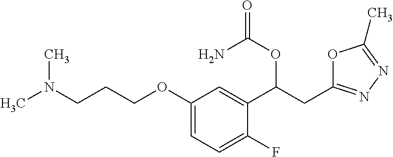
C(CCOC1=CC=C(F)C(C(CC2=NN=C(C)O2)OC(=O)N)=C1)N(C)C
